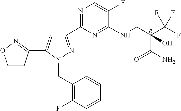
N1=C(C2=NN(CC3=C(F)C=CC=C3)C(C3=NOC=C3)=C2)N=C(NCC(C(F)(F)F)(C(N)=O)O)C(F)=C1.[R]
